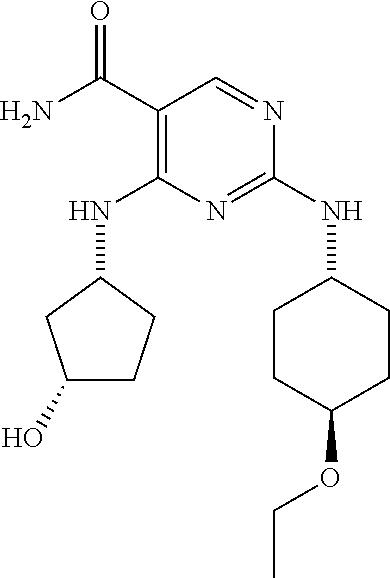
O=C(C1=C(NC2CCC(O)C2)N=C(NC2CCC(OCC)CC2)N=C1)N
